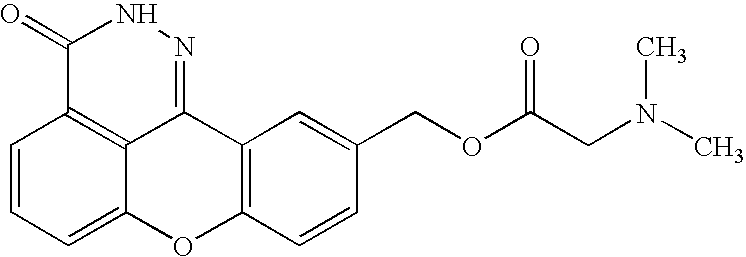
C1=CC=C2C3=C1C(=O)NN=C3C1=C(O2)C=CC(COC(CN(C)C)=O)=C1
